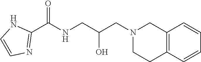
C1(C(NCC(CN2CCC3=C(C2)C=CC=C3)O)=O)=NC=CN1
